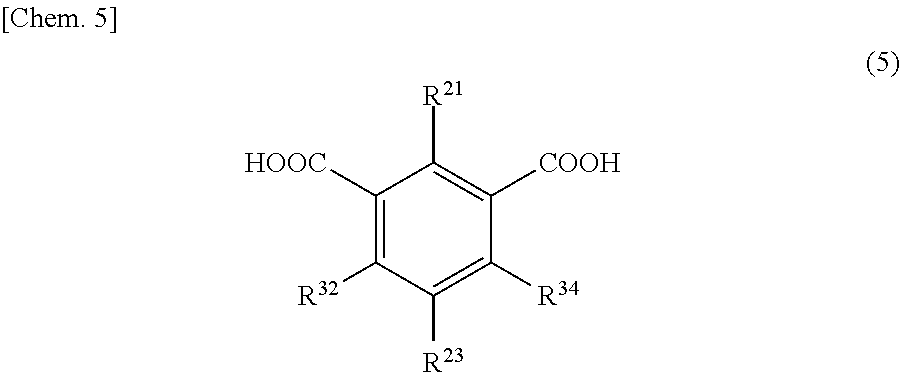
C1([HOOC])=C([R32])C([R23])=C([R34])C([COOH])=C1[R21]
